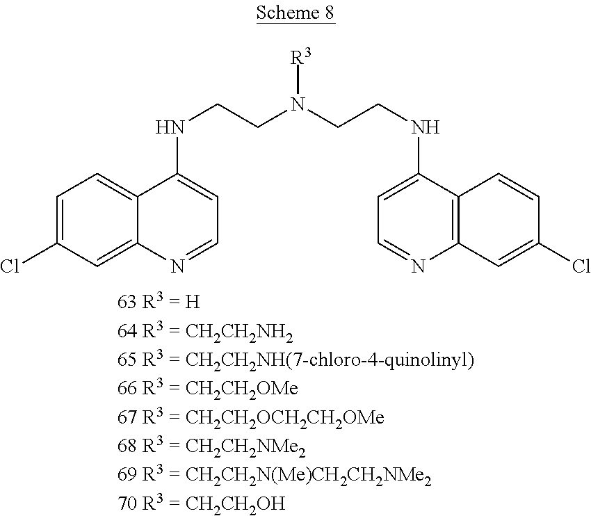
C1=C(Cl)C=C2C(=C1)C(NCCN(CCNC1=CC=NC3=C1C=CC(Cl)=C3)[R3])=CC=N2
